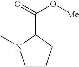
C1CCC(C(=O)O[Me])N1C
